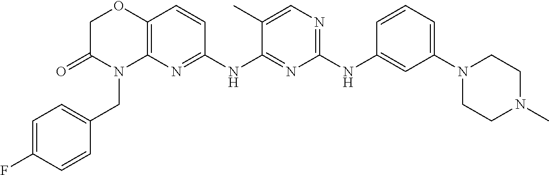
C1(NC2=CC(N3CCN(C)CC3)=CC=C2)=NC=C(C)C(NC2=NC3=C(C=C2)OCC(=O)N3CC2=CC=C(F)C=C2)=N1
